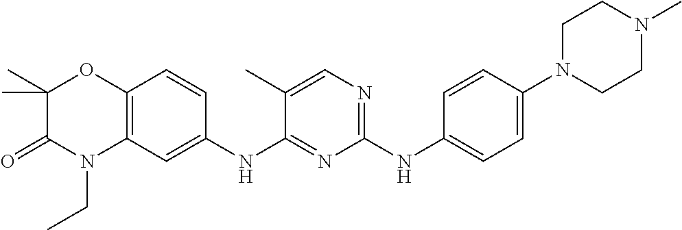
C1(NC2=CC=C(N3CCN(C)CC3)C=C2)=NC=C(C)C(NC2=CC3=C(C=C2)OC(C)(C)C(=O)N3CC)=N1
